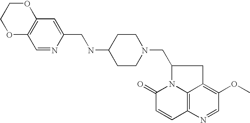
N(C1CCN(CC2N3C4=C(C=CC3=O)N=CC(OC)=C4C2)CC1)CC1=CC2=C(C=N1)OCCO2
